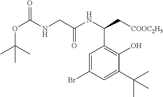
C(NCC(NC(C1=C(O)C(C(C)(C)C)=CC(Br)=C1)C[COOC2H5])=O)(=O)OC(C)(C)C
